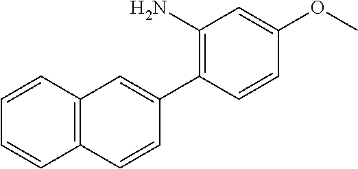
C12=C(C=CC=C1)C=C(C1=C(N)C=C(OC)C=C1)C=C2
